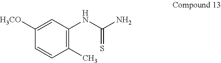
C1([H3CO])=CC(NC(=S)N)=C(C)C=C1
